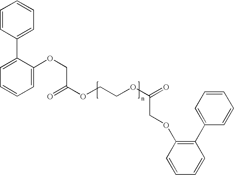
C1=CC(C2=CC=CC=C2OCC(OCCOC(=O)COC2=C(C3=CC=CC=C3)C=CC=C2)=O)=CC=C1
